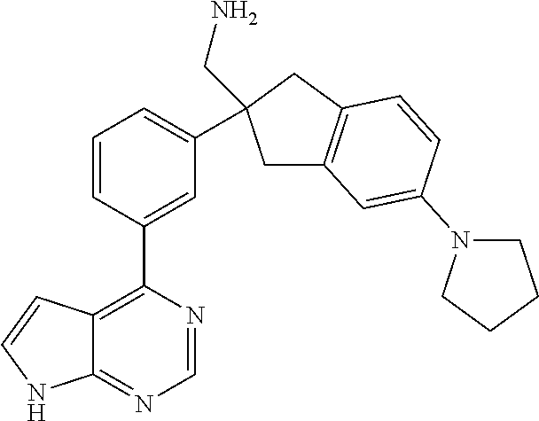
C12=C(C3=CC(C4(CN)CC5=C(C4)C=CC(N4CCCC4)=C5)=CC=C3)N=CN=C1NC=C2
